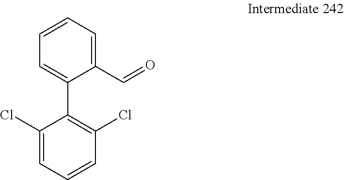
C1=CC=C(C=O)C(C2=C(Cl)C=CC=C2Cl)=C1
